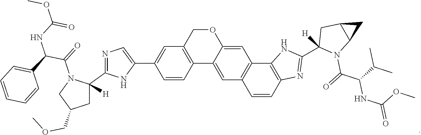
O1CC2=C(C3=CC4=C(C=C13)C1=C(C=C4)N=C(C3([H])N(C(=O)C(C(C)C)NC(OC)=O)C4C(C3)C4)N1)C=CC(C1=CN=C(C3([H])N(C(=O)C(C4=CC=CC=C4)NC(OC)=O)CC(COC)C3)N1)=C2
